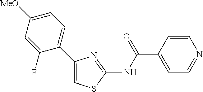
C1=CC(C(NC2=NC(C3=CC=C([MeO])C=C3F)=CS2)=O)=CC=N1
